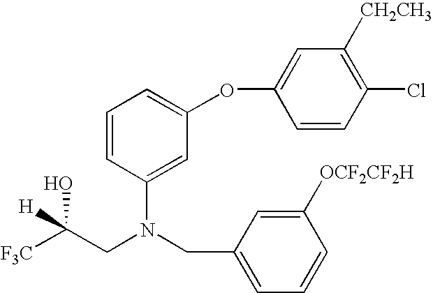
C1=CC(Cl)=C([CH2CH3])C=C1OC1=CC=CC(N(CC2=CC=CC([OCF2CF2H])=C2)CC([F3C])([H])O)=C1
